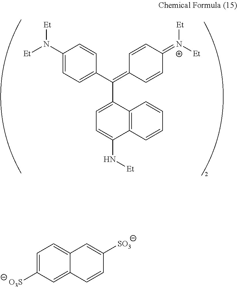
C1(N([Et])[Et])=CC=C(C(=C2C=CC(=[N+]([Et])[Et])C=C2)C2=CC=C(N[Et])C3=C2C=CC=C3)C=C1.C1=C([O3S])C=C2C(=C1)C=C([SO3])C=C2
